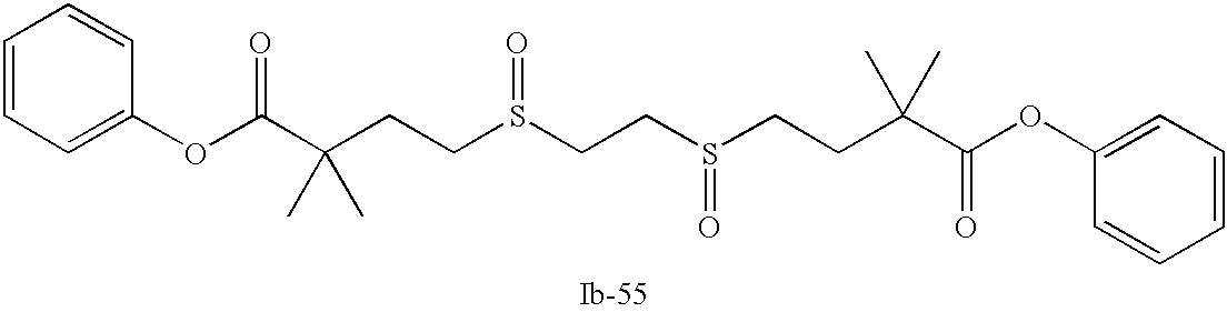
C(C(CCS(CCS(CCC(C(OC1=CC=CC=C1)=O)(C)C)=O)=O)(C)C)(OC1=CC=CC=C1)=O
